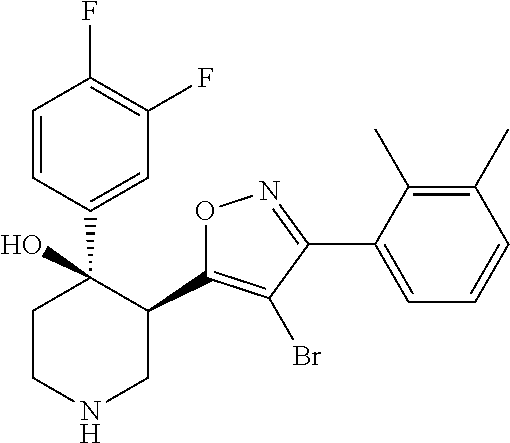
C1(C2=C(Br)C(C3=CC=CC(C)=C3C)=NO2)C(C2=CC(F)=C(F)C=C2)(O)CCNC1
